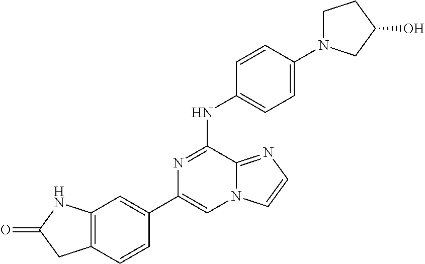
C1(C2=CC3=C(C=C2)CC(=O)N3)=CN2C(=NC=C2)C(NC2=CC=C(N3CCC(O)C3)C=C2)=N1
